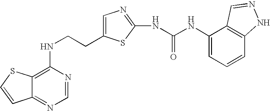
C(CNC1=C2C(=NC=N1)C=CS2)C1=CN=C(NC(=O)NC2=CC=CC3=C2C=NN3)S1
